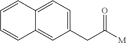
C12=CC=C(CC(=O)[M])C=C1C=CC=C2
